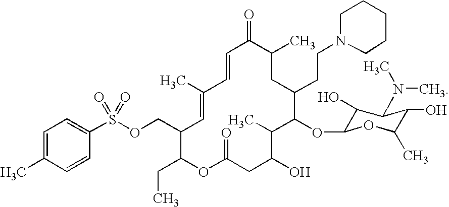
O(CC1C(CC)OC(=O)CC(O)C(C)C(OC2C(O)C(N(C)C)C(O)C(C)O2)C(CCN2CCCCC2)CC(C)C(=O)C=CC(C)=C1)S(C1=CC=C(C)C=C1)(=O)=O
